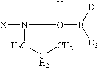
[X]N1CCCO1([H])B([D1])[D2]
